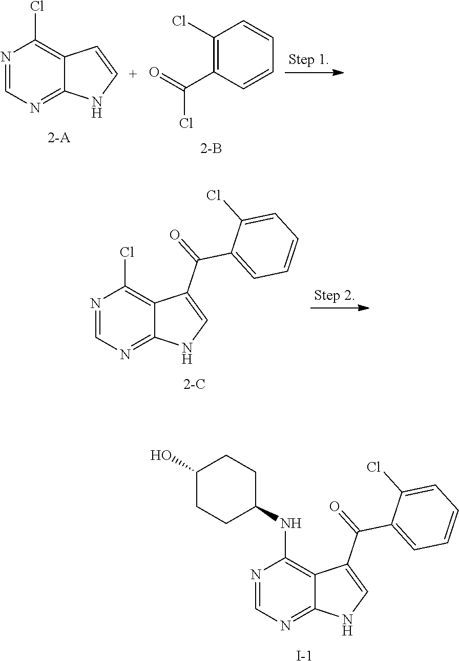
N1=CN=C2C(=C1NC1CCC(O)CC1)C(C(C1=CC=CC=C1Cl)=O)=CN2.[I-].N1=CN=C2C(=C1Cl)C=CN2.C1(Cl)=C(C(Cl)=O)C=CC=C1.N1=CN=C2C(=C1Cl)C(C(C1=CC=CC=C1Cl)=O)=CN2
